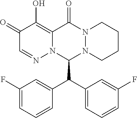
C1(=O)C=NN2C(=C1O)C(=O)N1N(CCCC1)C2C(C1=CC=CC(F)=C1)C1=CC(F)=CC=C1
